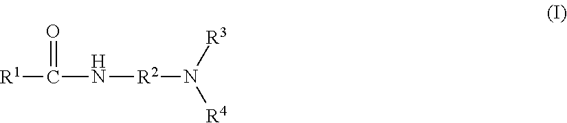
[R1]C(N[R2]N([R4])[R3])=O
